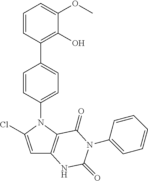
C1=C(Cl)N(C2=CC=C(C3=C(O)C(OC)=CC=C3)C=C2)C2=C1NC(=O)N(C1=CC=CC=C1)C2=O
